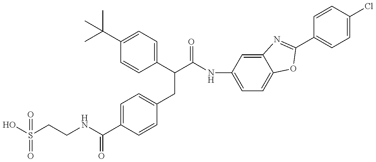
OS(CCNC(C1=CC=C(CC(C(NC2=CC=C3C(=C2)N=C(C2=CC=C(Cl)C=C2)O3)=O)C2=CC=C(C(C)(C)C)C=C2)C=C1)=O)(=O)=O
